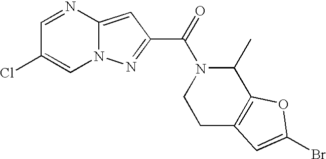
C1=NC2=CC(C(=O)N3C(C)C4=C(CC3)C=C(Br)O4)=NN2C=C1Cl
